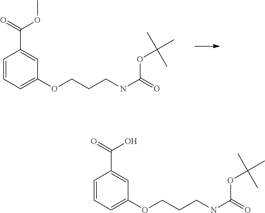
C1=CC=C(OCCCNC(=O)OC(C)(C)C)C=C1C(=O)OC.C1=CC=C(OCCCNC(=O)OC(C)(C)C)C=C1C(=O)O
